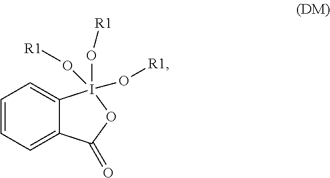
C1=CC=C2C(=C1)I(O[R1])(O[R1])(O[R1])OC2=O
